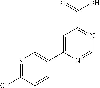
C1=C(C2=CN=C(Cl)C=C2)N=CN=C1C(=O)O
